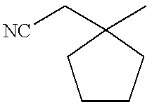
C1CCC(C[NC])(C)C1
